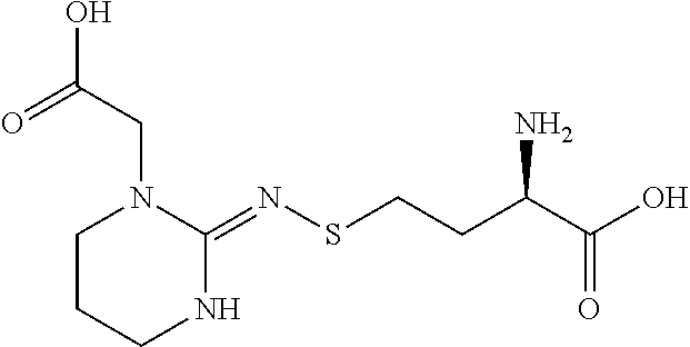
C1CCNC(=NSCCC(C(O)=O)N)N1CC(O)=O
